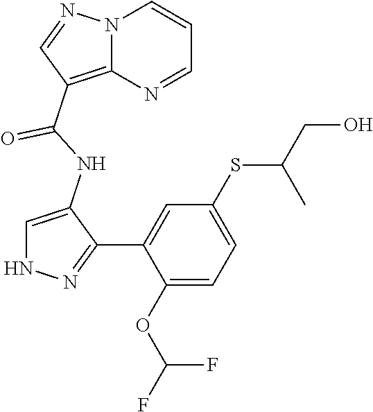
C1=C(NC(=O)C2=C3N(C=CC=N3)N=C2)C(C2=CC(SC(CO)C)=CC=C2OC(F)F)=NN1
